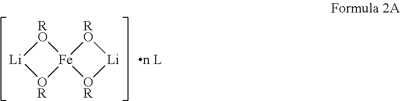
[RO]1[Li][OR][Fe]12[OR][Li][RO]2.[n L]
